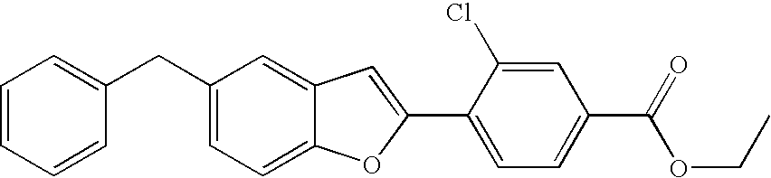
C(C1=CC=C2C(=C1)C=C(C1=CC=C(C(=O)OCC)C=C1Cl)O2)C1=CC=CC=C1
